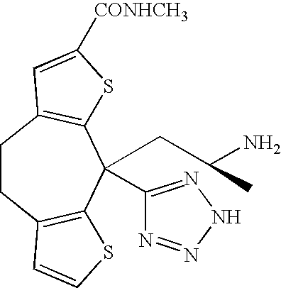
C1CC2=C(C(C3=NNN=N3)(CC(N)C)C3=C1C=C([CONHCH3])S3)SC=C2
